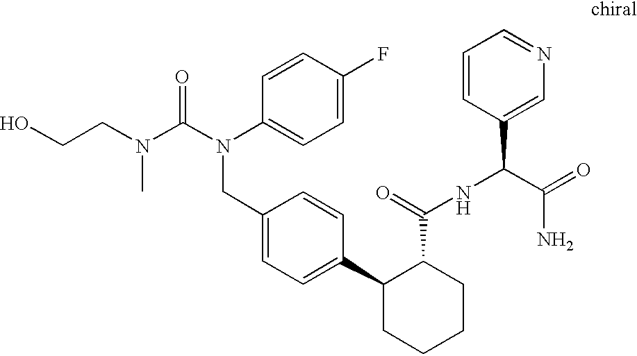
C1(CN(C(=O)N(CCO)C)C2=CC=C(F)C=C2)=CC=C(C2CCCCC2C(NC(C2=CN=CC=C2)C(=O)N)=O)C=C1
